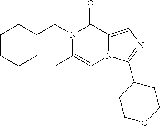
C1CCCC(CN2C(C)=CN3C(=CN=C3C3CCOCC3)C2=O)C1
